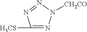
N1=C([SCH3])N=NN1[CH2CO]
